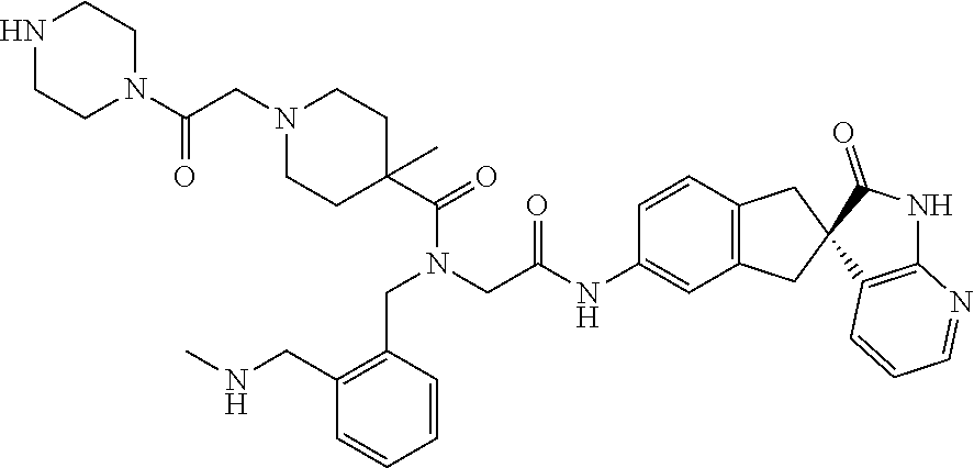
C(=O)(CN1CCC(C(N(CC(=O)NC2=CC3=C(C=C2)CC2(C3)C3=C(NC2=O)N=CC=C3)CC2=C(CNC)C=CC=C2)=O)(C)CC1)N1CCNCC1
